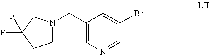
C1(CN2CCC(F)(F)C2)=CN=CC(Br)=C1
